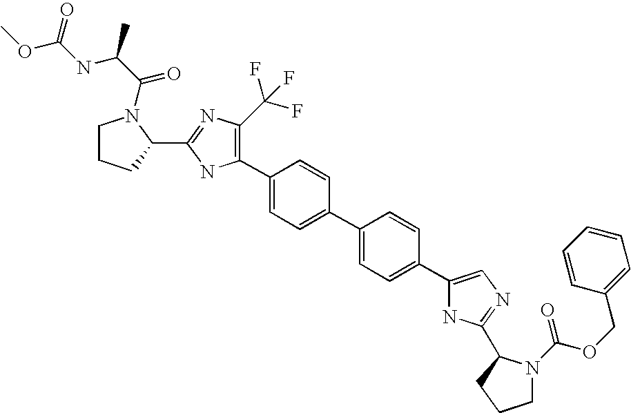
C1(C2=C(C(F)(F)F)N=C(C3N(C(C(C)NC(OC)=O)=O)CCC3)N2)=CC=C(C2=CC=C(C3=CN=C(C4N(C(OCC5=CC=CC=C5)=O)CCC4)N3)C=C2)C=C1
